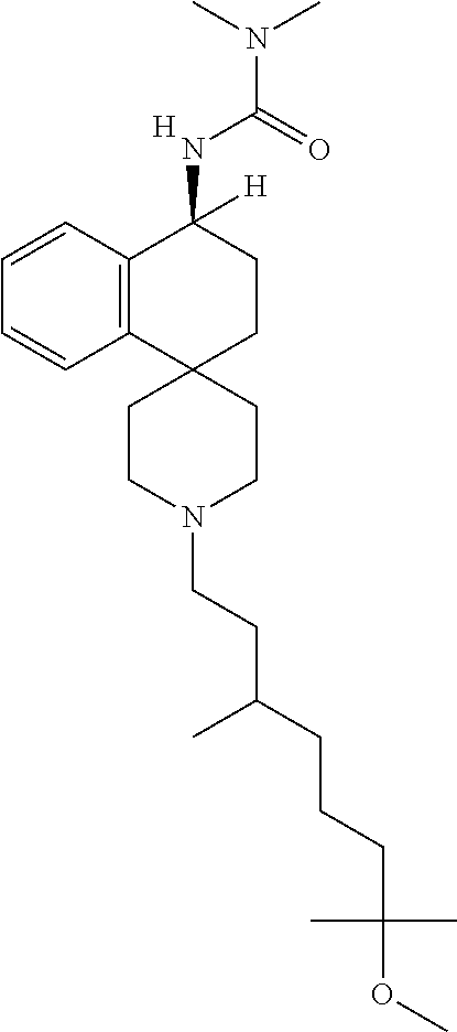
C12=C(C=CC=C1)C(NC(N(C)C)=O)([H])CCC21CCN(CCC(CCCC(OC)(C)C)C)CC1.[H]
